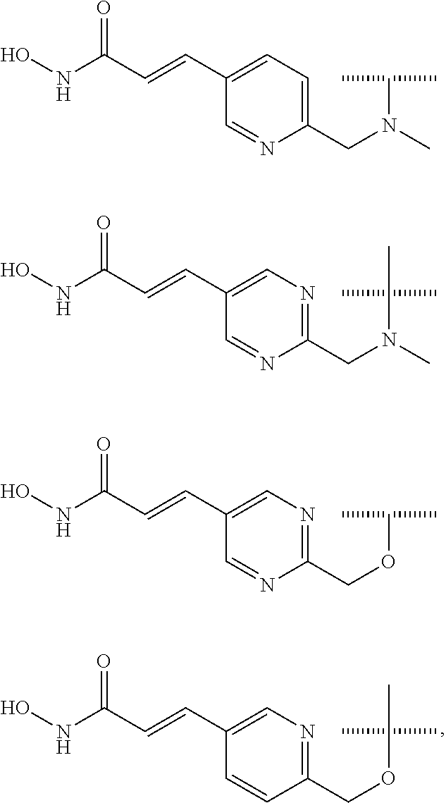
C(OCC1=NC=C(C=CC(NO)=O)C=C1)(C)(C)C.C(N(CC1=CC=C(C=CC(NO)=O)C=N1)C)(C)C.C(N(CC1=NC=C(C=CC(NO)=O)C=N1)C)(C)(C)C.C(OCC1=NC=C(C=CC(NO)=O)C=N1)(C)C
